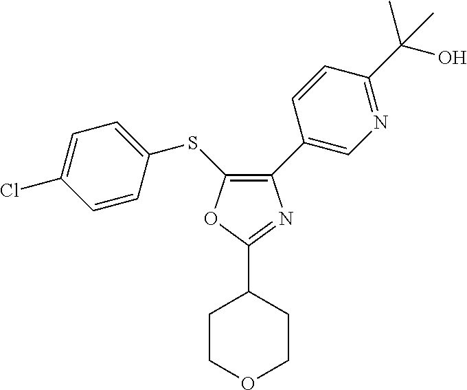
C1COCCC1C1=NC(C2=CN=C(C(C)(O)C)C=C2)=C(SC2=CC=C(Cl)C=C2)O1
